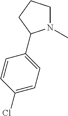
C1=CC(Cl)=CC=C1C1N(C)CCC1
